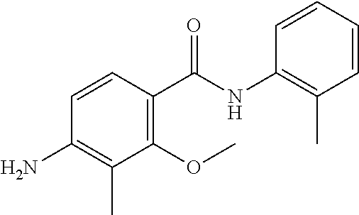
C1=CC(N)=C(C)C(OC)=C1C(NC1=C(C)C=CC=C1)=O
